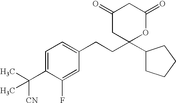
C1=C(C(C)(C)[CN])C(F)=CC(CCC2(C3CCCC3)OC(=O)CC(=O)C2)=C1
